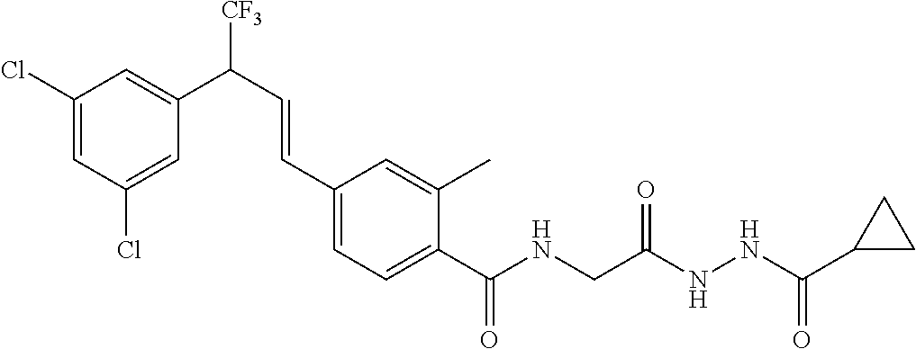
C(C1=CC=C(C(NCC(NNC(C2CC2)=O)=O)=O)C(C)=C1)=CC(C1=CC(Cl)=CC(Cl)=C1)[CF3]
